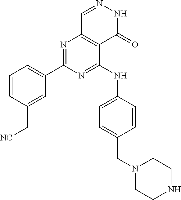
C1=C(C[NC])C=CC=C1C1=NC2=C(C(NC3=CC=C(CN4CCNCC4)C=C3)=N1)C(=O)NN=C2
